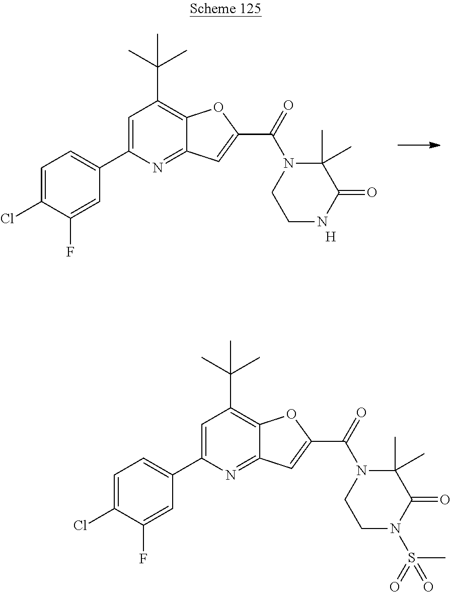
C1=C(C2=CC=C(Cl)C(F)=C2)N=C2C(=C1C(C)(C)C)OC(C(N1CCN(S(=O)(C)=O)C(=O)C1(C)C)=O)=C2.C1=C(C2=CC=C(Cl)C(F)=C2)N=C2C(=C1C(C)(C)C)OC(C(N1CCNC(=O)C1(C)C)=O)=C2.[H]
